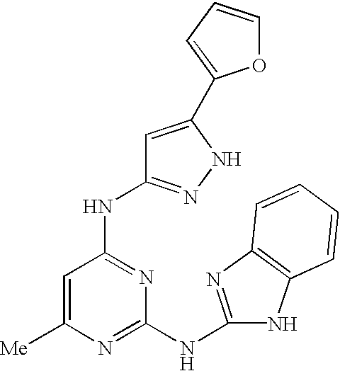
[Me]C1=CC(NC2=NNC(C3=CC=CO3)=C2)=NC(NC2=NC3=C(N2)C=CC=C3)=N1
